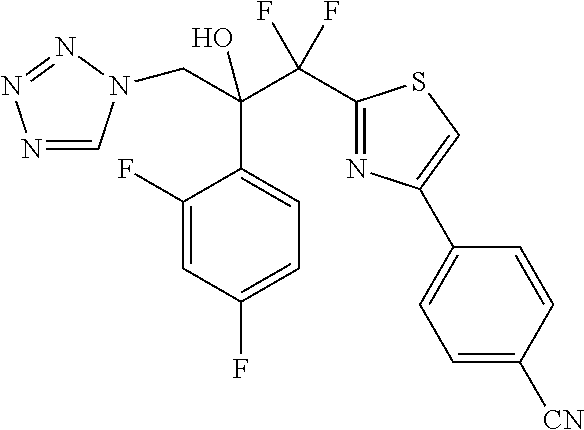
N1=CN(CC(C2=CC=C(F)C=C2F)(C(C2=NC(C3=CC=C([CN])C=C3)=CS2)(F)F)O)N=N1
